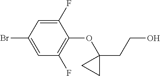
C1(F)=CC(Br)=CC(F)=C1OC1(CCO)CC1
